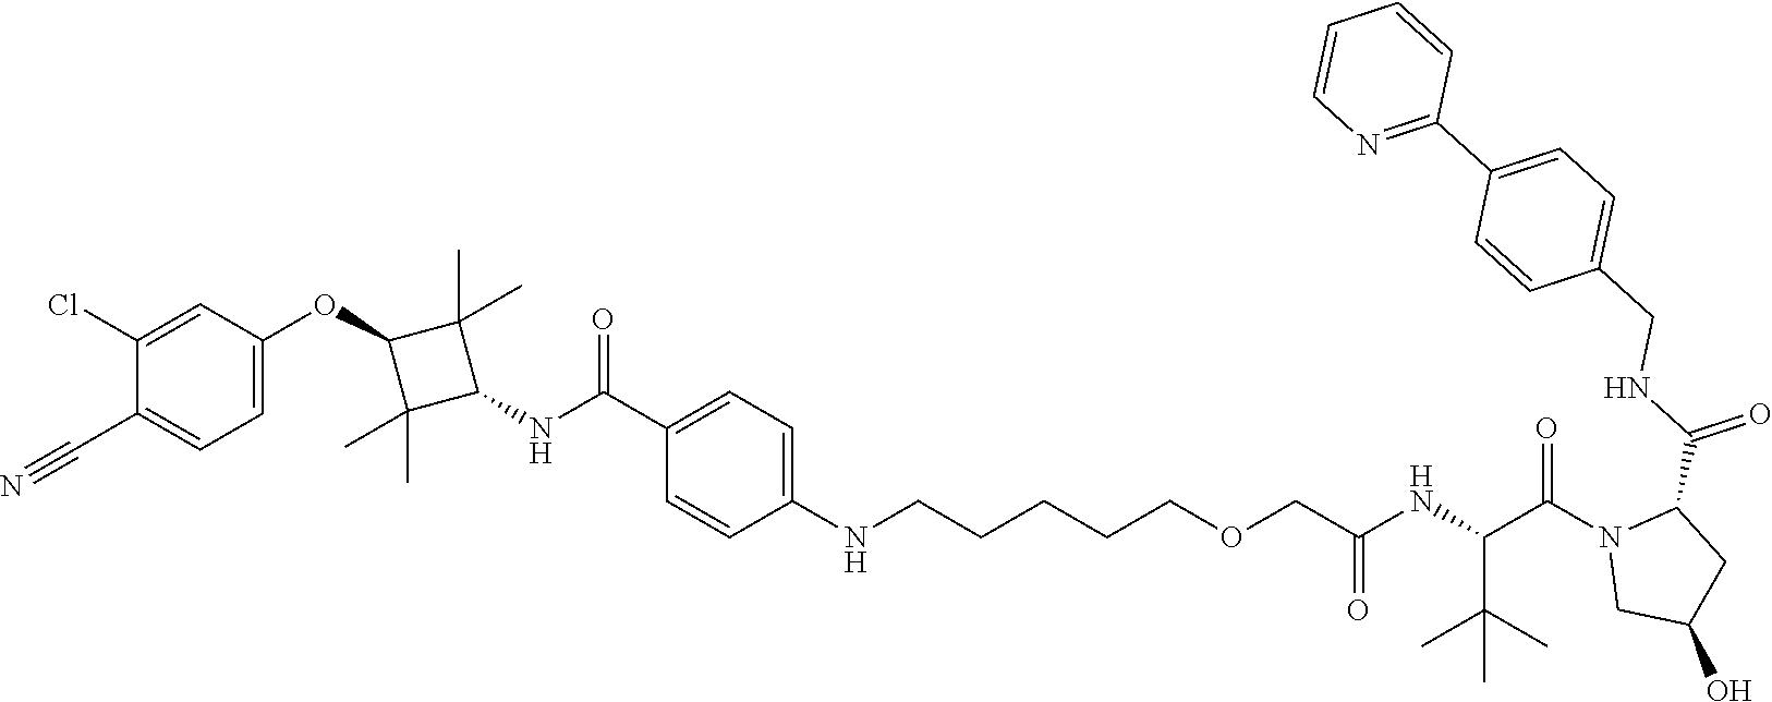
C1(C(=O)NC2C(C)(C)C(OC3=CC=C(C#N)C(Cl)=C3)C2(C)C)=CC=C(NCCCCCOCC(NC(C(N2CC(O)CC2C(NCC2=CC=C(C3=NC=CC=C3)C=C2)=O)=O)C(C)(C)C)=O)C=C1
